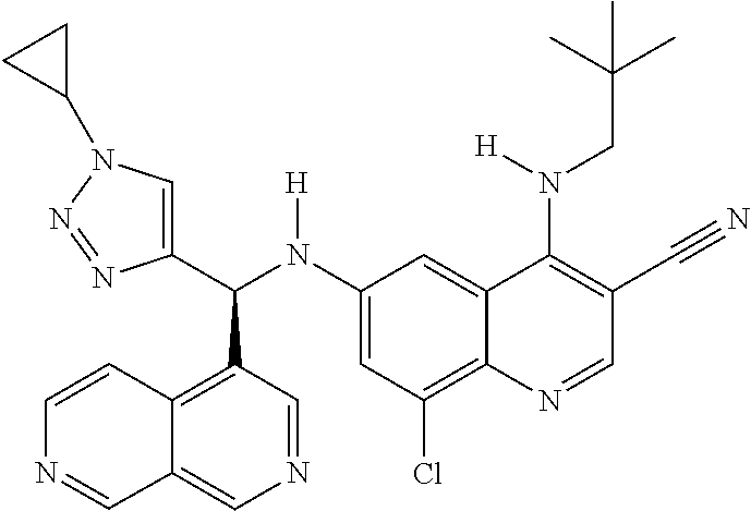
C1(N(C(C2=CN(C3CC3)N=N2)C2=C3C(=CN=C2)C=NC=C3)[H])=CC(Cl)=C2C(=C1)C(N(CC(C)(C)C)[H])=C(C#N)C=N2
